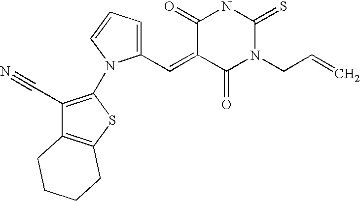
C1(C#N)=C(N2C(C=C3C(=O)N(CC=C)C(=S)NC3=O)=CC=C2)SC2=C1CCCC2
